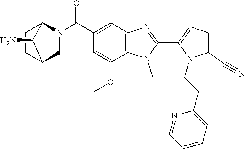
C1=C(C#N)N(CCC2=CC=CC=N2)C(C2=NC3=C(N2C)C(OC)=CC(C(N2CC4CCC2C4N)=O)=C3)=C1
